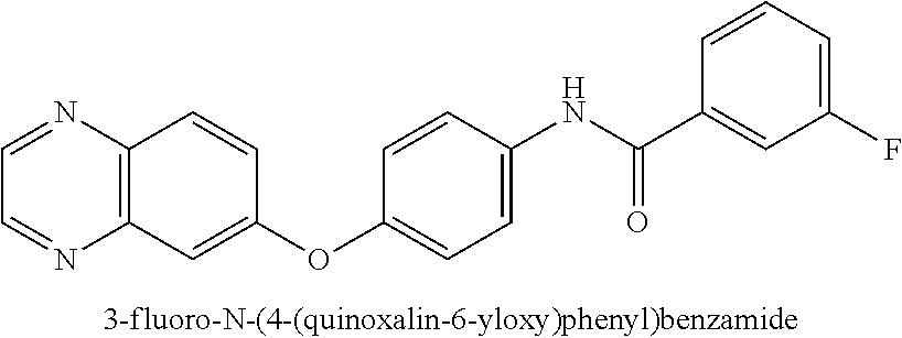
C12=C(N=CC=N1)C=CC(OC1=CC=C(NC(C3=CC(F)=CC=C3)=O)C=C1)=C2
